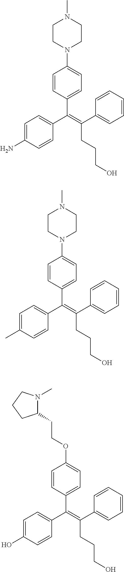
C1(C(=C(C2=CC=C(N)C=C2)C2=CC=C(N3CCN(C)CC3)C=C2)CCCO)=CC=CC=C1.C1(C(=C(C2=CC=C(C)C=C2)C2=CC=C(N3CCN(C)CC3)C=C2)CCCO)=CC=CC=C1.C1(C(=C(C2=CC=C(O)C=C2)C2=CC=C(OCCC3N(C)CCC3)C=C2)CCCO)=CC=CC=C1
